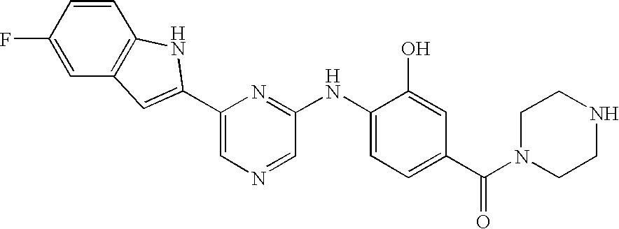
C1=CC(F)=CC2=C1NC(C1=CN=CC(NC3=CC=C(C(N4CCNCC4)=O)C=C3O)=N1)=C2
